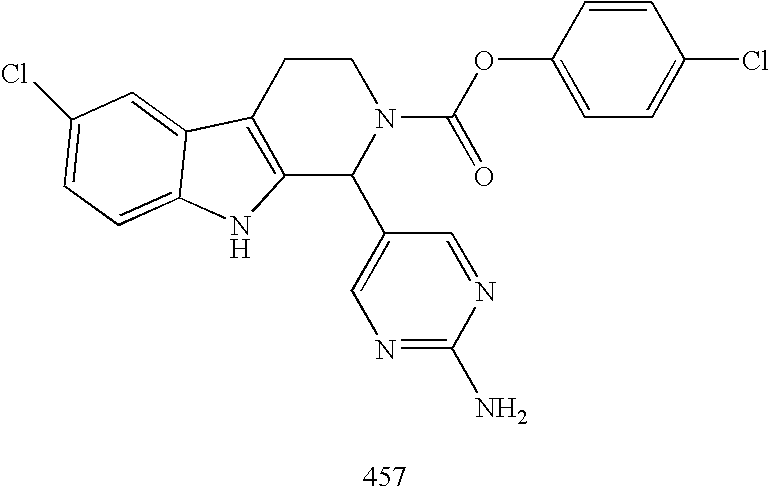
C12=C(CCN(C(OC3=CC=C(Cl)C=C3)=O)C1C1=CN=C(N)N=C1)C1=CC(Cl)=CC=C1N2
